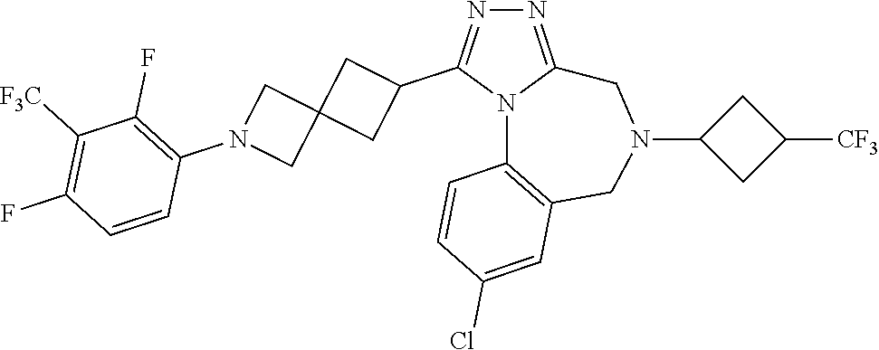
N1=C2N(C(C3CC4(C3)CN(C3=C(F)C([F3C])=C(F)C=C3)C4)=N1)C1=C(CN(C3CC([CF3])C3)C2)C=C(Cl)C=C1
